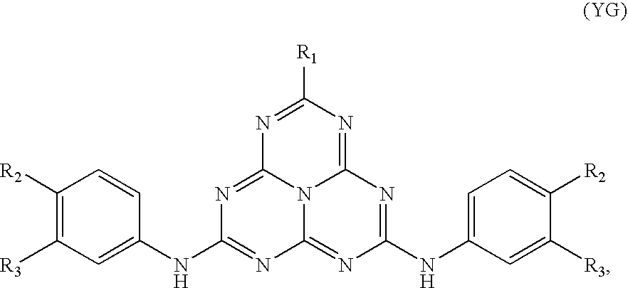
N1=C([R1])N=C2N3C1=NC(NC1=CC([R3])=C([R2])C=C1)=NC3=NC(NC1=CC=C([R2])C([R3])=C1)=N2
